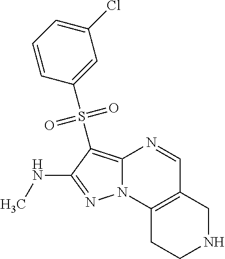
N1=C(NC)C(S(C2=CC(Cl)=CC=C2)(=O)=O)=C2N1C1=C(C=N2)CNCC1
